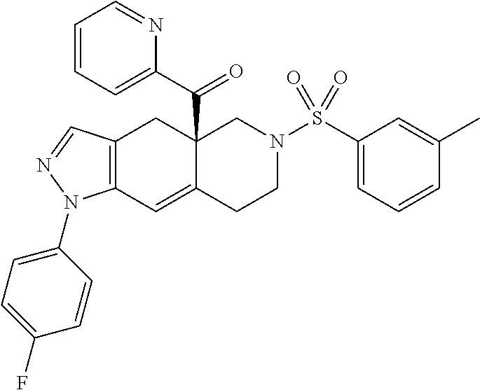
C12=C(C=C3C(C(=O)C4=CC=CC=N4)(C1)CN(S(C1=CC=CC(C)=C1)(=O)=O)CC3)N(C1=CC=C(F)C=C1)N=C2
